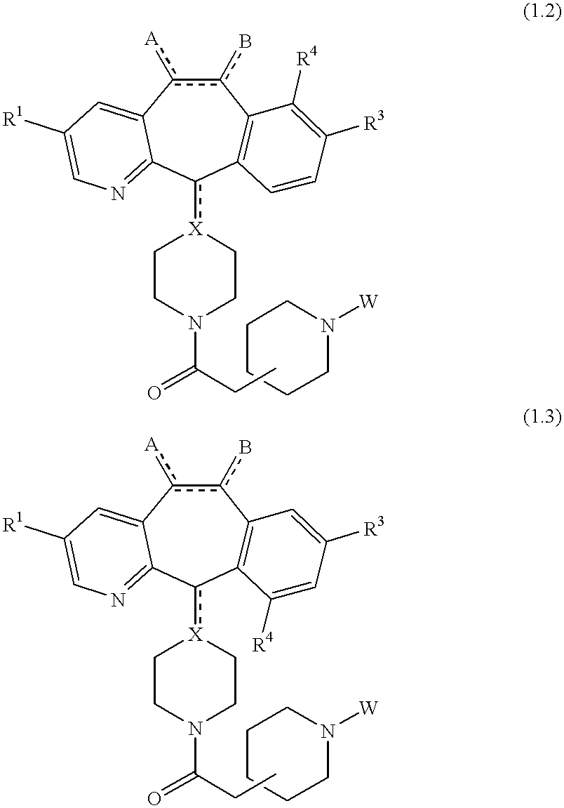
c1([X]2CCN(C(=O)CC)CC2)C2=C(c(b)c([A])C3=CC([R1])=CN=C13)C([R4])=C([R3])C=C2.C1CCCN([W])C1.c1([X]2CCN(C(=O)CC)CC2)C2=C(c(b)c([A])C3=CC([R1])=CN=C13)C=C([R3])C=C2[R4].C1CCCN([W])C1
